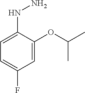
C1=C(NN)C(OC(C)C)=CC(F)=C1
